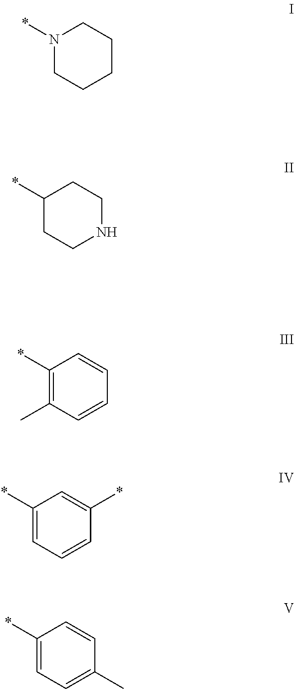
N1(*)CCCCC1.C1(*)CCNCC1.C1(*)=C(C)C=CC=C1.C1(*)=CC=CC(*)=C1.C1(*)=CC=C(C)C=C1
